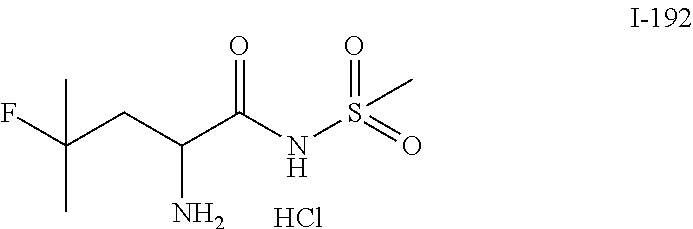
FC(C)(CC(N)C(NS(=O)(=O)C)=O)C.Cl
